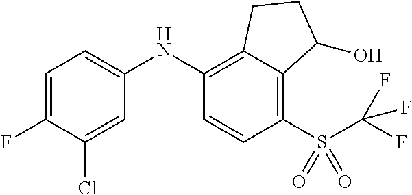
C1(NC2=C3C(=C(S(C(F)(F)F)(=O)=O)C=C2)C(O)CC3)=CC=C(F)C(Cl)=C1
